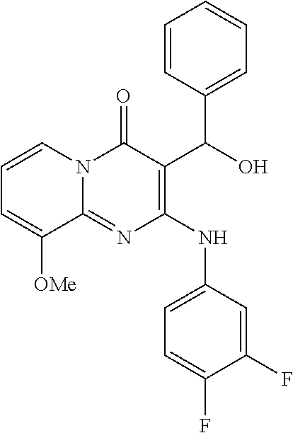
C1=C([OMe])C2=NC(NC3=CC=C(F)C(F)=C3)=C(C(O)C3=CC=CC=C3)C(=O)N2C=C1
